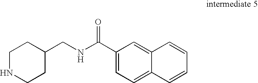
C1(C(NCC2CCNCC2)=O)=CC=C2C(=C1)C=CC=C2
